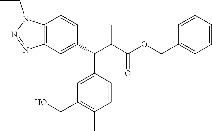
C12=C(C(C)=C(C(C3=CC(CO)=C(C)C=C3)C(C(OCC3=CC=CC=C3)=O)C)C=C1)N=NN2CC
